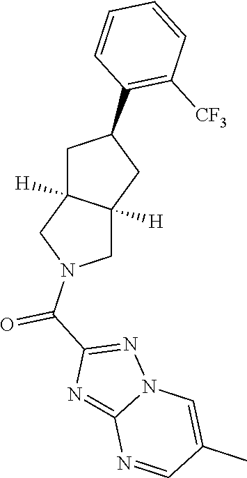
C1C2([H])C([H])(CN1C(C1=NN3C(=N1)N=CC(C)=C3)=O)CC(C1=C([CF3])C=CC=C1)C2
